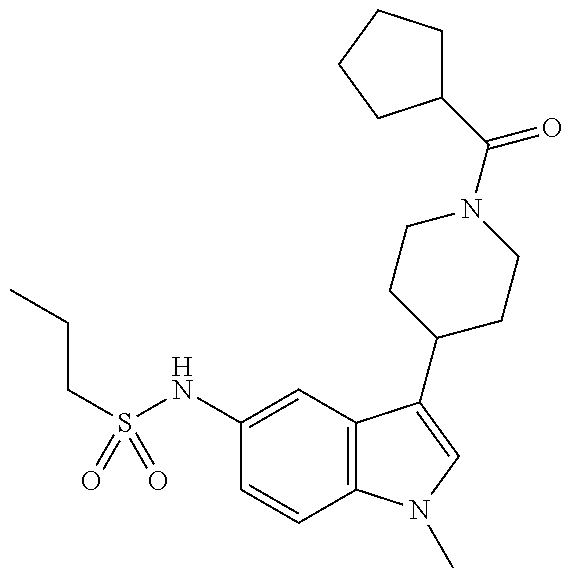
C(S(NC1=CC2=C(C=C1)N(C)C=C2C1CCN(C(C2CCCC2)=O)CC1)(=O)=O)CC
